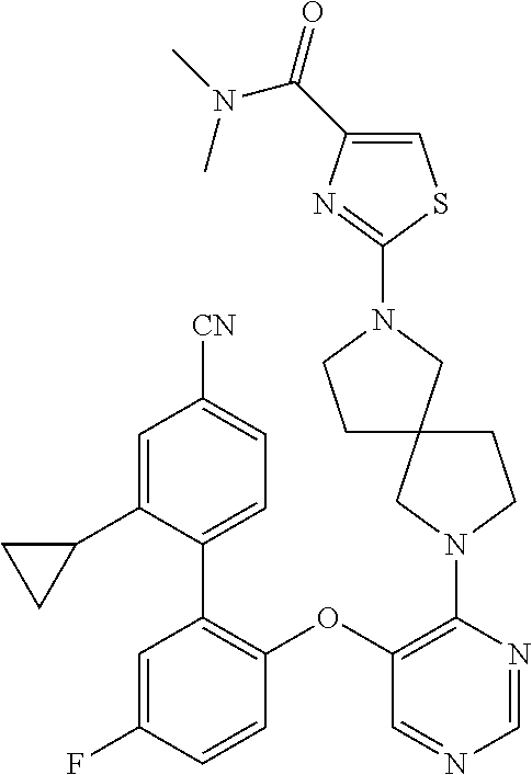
C1(OC2=C(N3CC4(CC3)CCN(C3=NC(C(=O)N(C)C)=CS3)C4)N=CN=C2)=C(C2=CC=C([CN])C=C2C2CC2)C=C(F)C=C1
